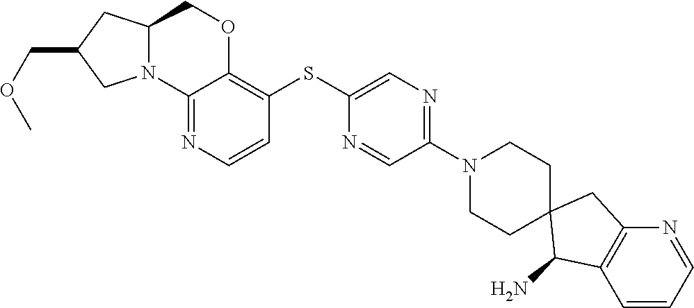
C1(N)C2=C(CC13CCN(C1=NC=C(SC4=C5OCC6CC(COC)CN6C5=NC=C4)N=C1)CC3)N=CC=C2
